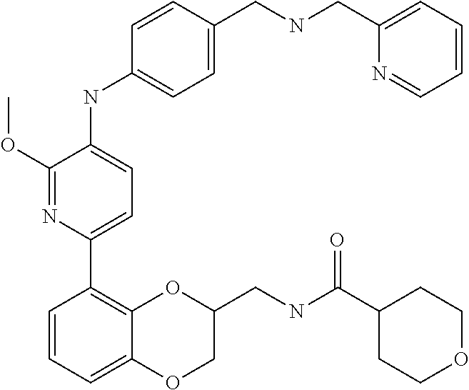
C1(C(NCC2OC3=C(C4=CC=C(NC5=CC=C(CNCC6=CC=CC=N6)C=C5)C(OC)=N4)C=CC=C3OC2)=O)CCOCC1
